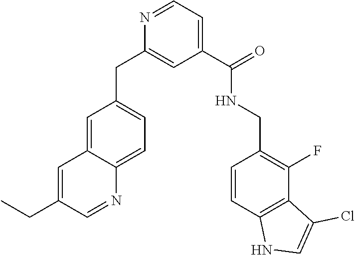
C1=C(CC)C=NC2=CC=C(CC3=CC(C(=O)NCC4=C(F)C5=C(C=C4)NC=C5Cl)=CC=N3)C=C12
